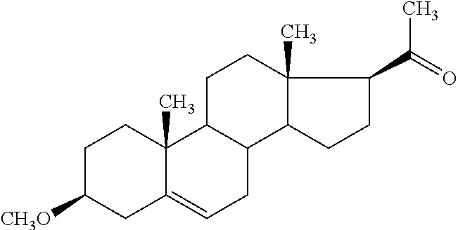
C1C([CH3O])CC2=CCC3C(C2(C)C1)CCC1(C)C3CCC1C(C)=O
